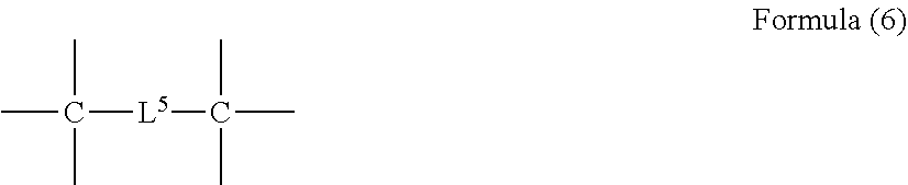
CC(C)([L5]C(C)(C)C)C
